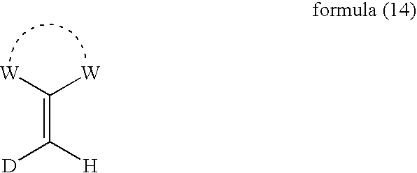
C(=C([D])[H])([W])[W]
